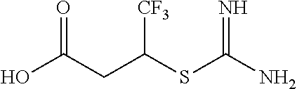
OC(CC(SC(=N)N)[CF3])=O
